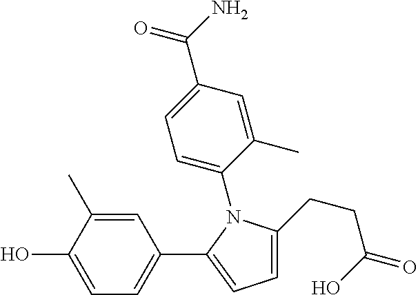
C1(C2=CC=C(CCC(O)=O)N2C2=CC=C(C(N)=O)C=C2C)=CC=C(O)C(C)=C1
